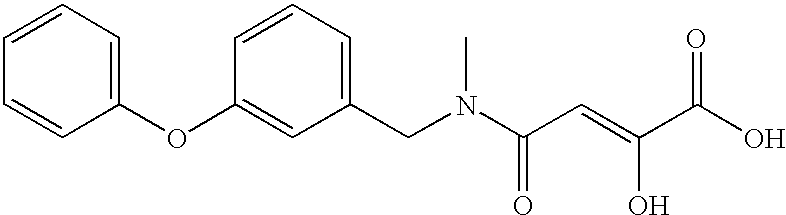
C1=CC(OC2=CC(CN(C(C=C(C(O)=O)O)=O)C)=CC=C2)=CC=C1
